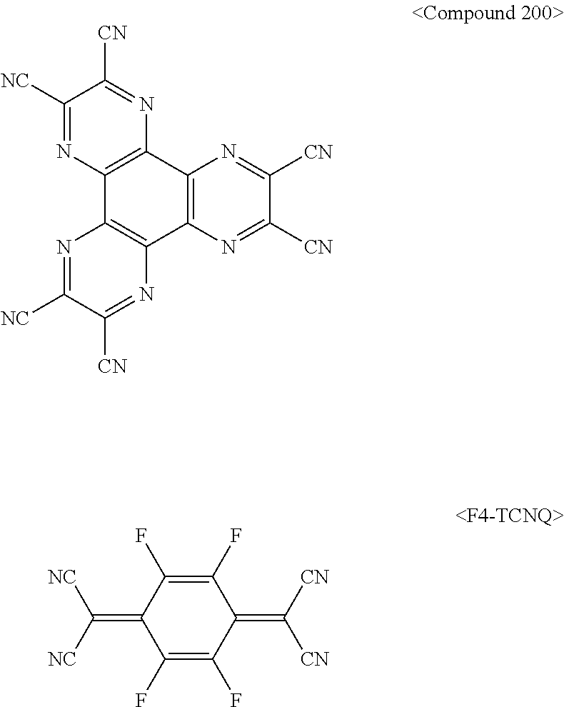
C1([NC])=NC2=C(N=C1[CN])C1=C(C3=C2N=C([NC])C([CN])=N3)N=C([CN])C([CN])=N1.C1(F)=C(F)C(=C([CN])[CN])C(F)=C(F)C1=C([NC])[NC]
